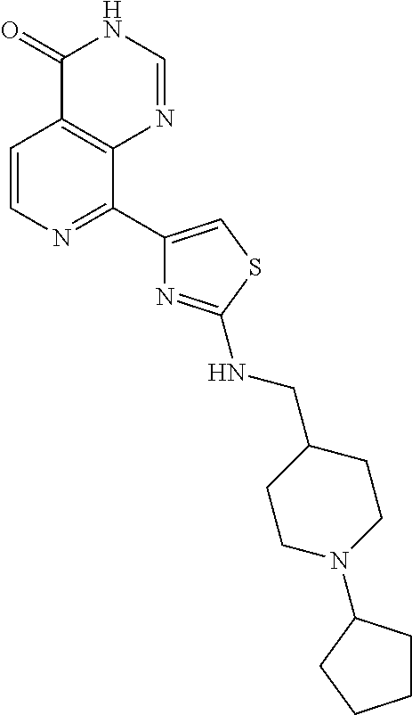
C1=CN=C(C2=CSC(NCC3CCN(C4CCCC4)CC3)=N2)C2=C1C(=O)NC=N2
